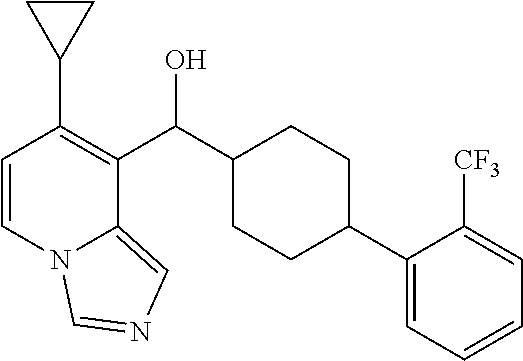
C1=CN2C(=CN=C2)C(C(C2CCC(C3=CC=CC=C3[CF3])CC2)O)=C1C1CC1
